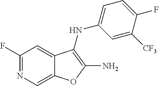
C1([CF3])=CC(NC2=C(N)OC3=CN=C(F)C=C32)=CC=C1F
